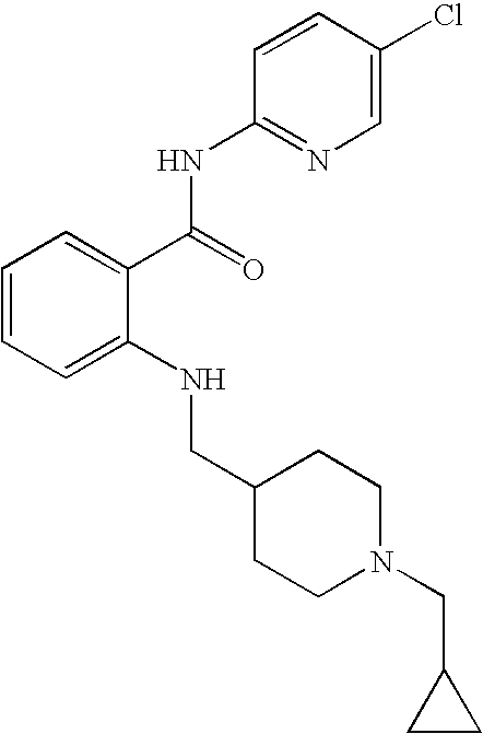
C1=CC(NC(C2=CC=CC=C2NCC2CCN(CC3CC3)CC2)=O)=NC=C1Cl
